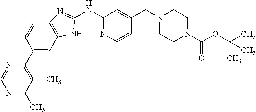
C1(NC2=NC=CC(CN3CCN(C(OC(C)(C)C)=O)CC3)=C2)=NC2=C(N1)C=C(C1=C(C)C(C)=NC=N1)C=C2
